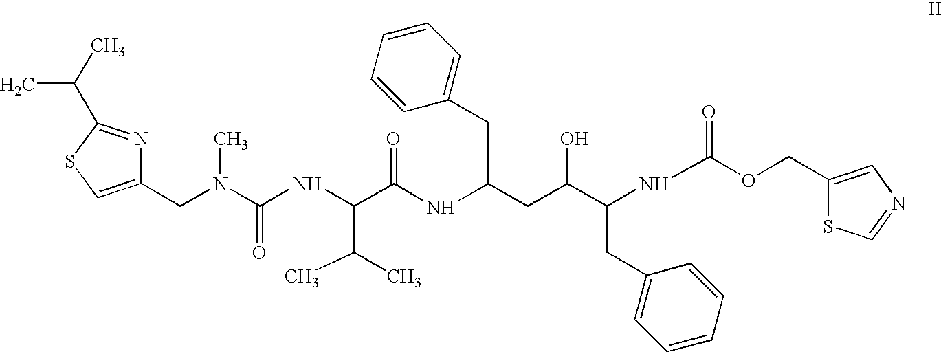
C1(CN(C(NC(C(=O)NC(CC2=CC=CC=C2)CC(C(NC(OCC2=CN=CS2)=O)CC2=CC=CC=C2)O)C(C)C)=O)C)=CSC(C(C)C)=N1
